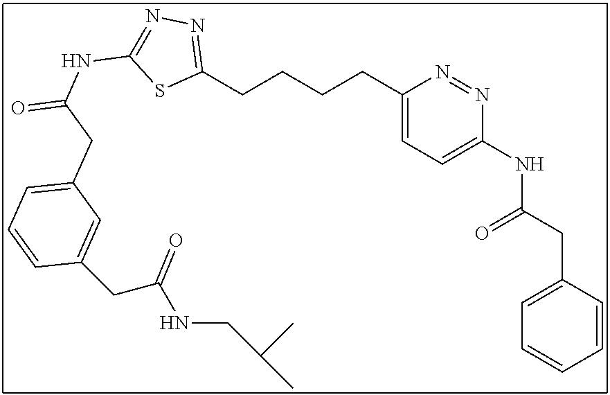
C1(CCCCC2=CC=C(NC(CC3=CC=CC=C3)=O)N=N2)=NN=C(NC(=O)CC2=CC=CC(CC(NCC(C)C)=O)=C2)S1
